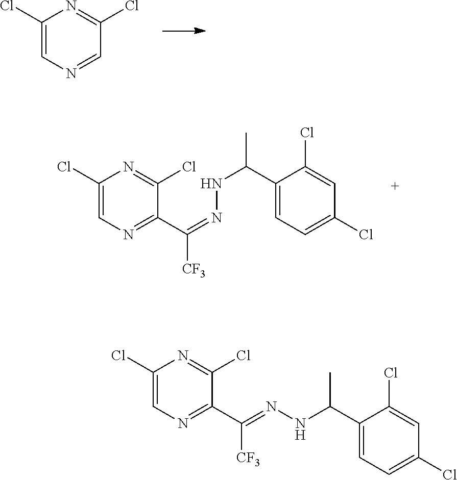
C1(Cl)=CN=CC(Cl)=N1.C1(Cl)=CN=C(C(=NNC(C2=CC=C(Cl)C=C2Cl)C)[CF3])C(Cl)=N1.C1(Cl)=CN=C(C(=NNC(C2=CC=C(Cl)C=C2Cl)C)[CF3])C(Cl)=N1
